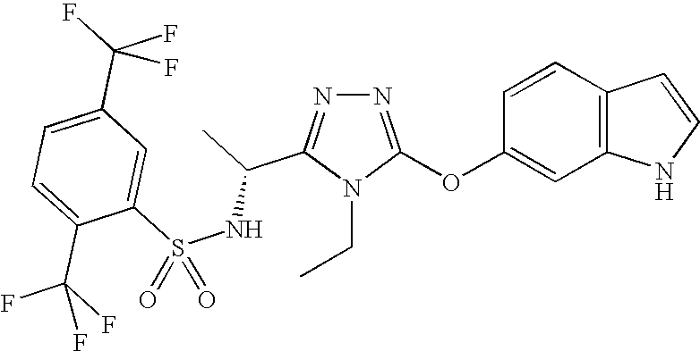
N1=C(OC2=CC3=C(C=C2)C=CN3)N(CC)C(C(C)NS(C2=CC(C(F)(F)F)=CC=C2C(F)(F)F)(=O)=O)=N1
